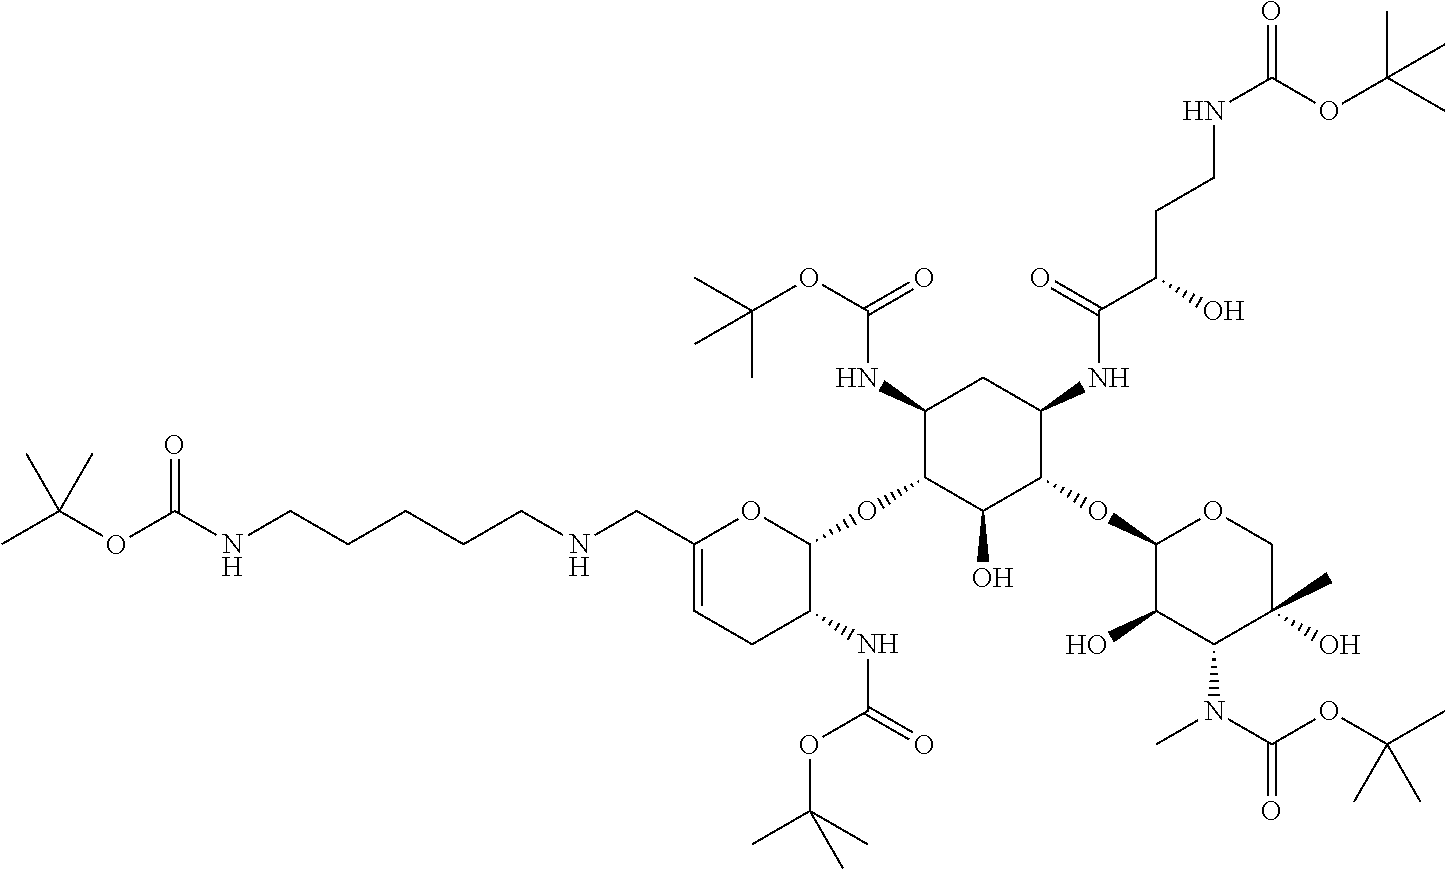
C1(NC(OC(C)(C)C)=O)C(OC2OC(CNCCCCCNC(OC(C)(C)C)=O)=CCC2NC(=O)OC(C)(C)C)C(O)C(OC2C(O)C(N(C)C(OC(C)(C)C)=O)C(O)(C)CO2)C(NC(C(O)CCNC(=O)OC(C)(C)C)=O)C1
